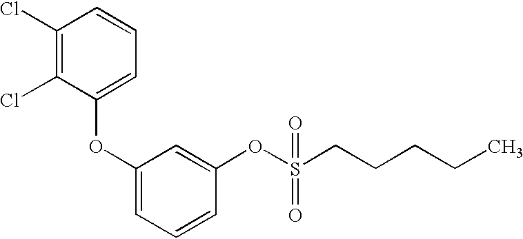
C1(Cl)=C(Cl)C(OC2=CC=CC(OS(=O)(=O)CCCCC)=C2)=CC=C1
